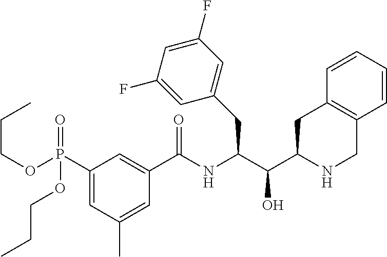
C1(P(OCCC)(=O)OCCC)=CC(C)=CC(C(NC(C(O)C2NCC3=C(C2)C=CC=C3)CC2=CC(F)=CC(F)=C2)=O)=C1
